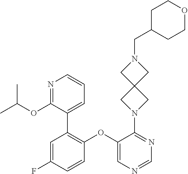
C1(OC2=C(C3=CC=CN=C3OC(C)C)C=C(F)C=C2)=CN=CN=C1N1CC2(C1)CN(CC1CCOCC1)C2
